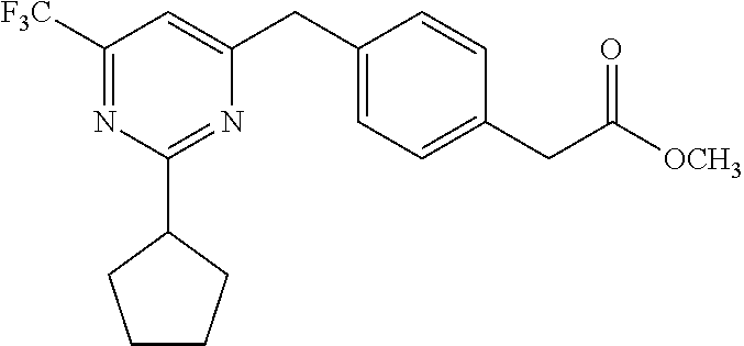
C1([F3C])=NC(C2CCCC2)=NC(CC2=CC=C(CC([OCH3])=O)C=C2)=C1
